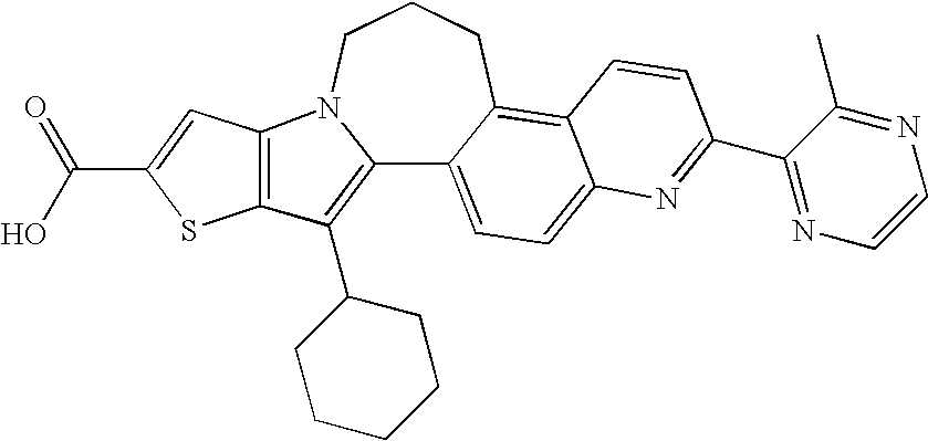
C12=C(C3CCCCC3)C3=C(N1CCCC1=C4C(=CC=C21)N=C(C1=NC=CN=C1C)C=C4)C=C(C(=O)O)S3
